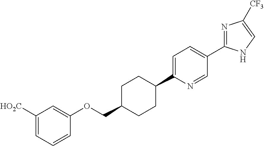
N1=C(C2=CC=C(C3CCC(COC4=CC([HO2C])=CC=C4)CC3)N=C2)NC=C1[CF3]
